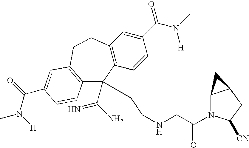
C12=C(C=CC(C(N(C)[H])=O)=C1)C(C(N)=N)(CCNCC(N1C3C(CC1[CN])C3)=O)C1=C(CC2)C=C(C(N(C)[H])=O)C=C1
